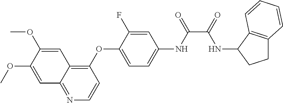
C1=C(OC)C(OC)=CC2=C(OC3=CC=C(NC(=O)C(=O)NC4C5=C(CC4)C=CC=C5)C=C3F)C=CN=C12
